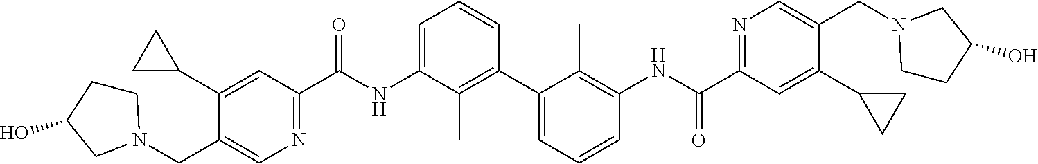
C1(C2CC2)=CC(C(NC2=CC=CC(C3=CC=CC(NC(C4=NC=C(CN5CCC(O)C5)C(C5CC5)=C4)=O)=C3C)=C2C)=O)=NC=C1CN1CCC(O)C1
